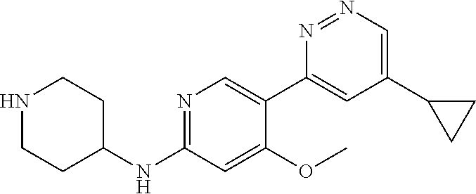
C1(C2=CC(C3CC3)=CN=N2)=CN=C(NC2CCNCC2)C=C1OC
